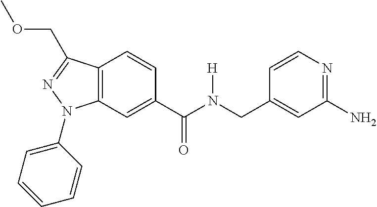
C1(C(N(CC2=CC(N)=NC=C2)[H])=O)=CC2=C(C=C1)C(COC)=NN2C1=CC=CC=C1
